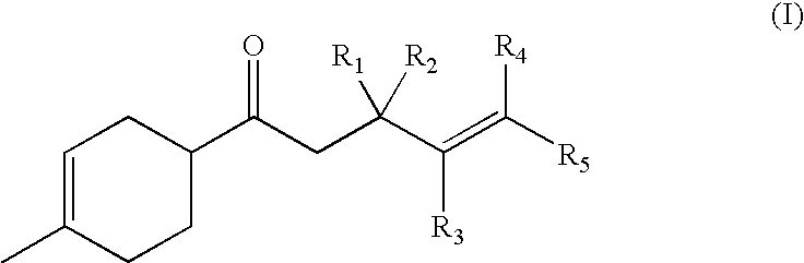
C1=C(C)CCC(C(CC(C(=C([R5])[R4])[R3])([R1])[R2])=O)C1
